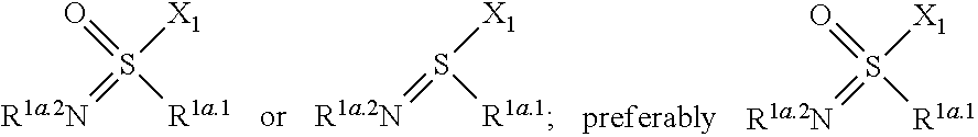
O=S([R1a.1])([X1])=[R1a.2N].S([R1a.1])([X1])=[R1a.2N].O=S([R1a.1])([X1])=[R1a.2N]
